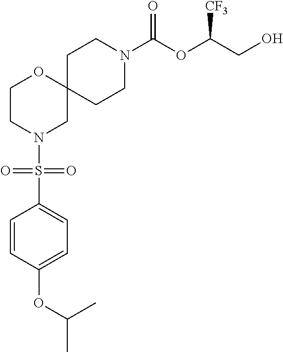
C12(CCN(C(OC(CO)[CF3])=O)CC1)OCCN(S(=O)(=O)C1=CC=C(OC(C)C)C=C1)C2
